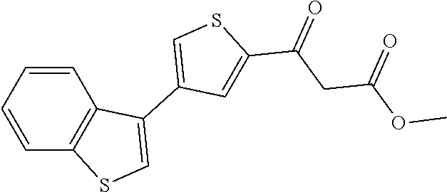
C1=CC=CC2=C1C(C1=CSC(C(CC(OC)=O)=O)=C1)=CS2
